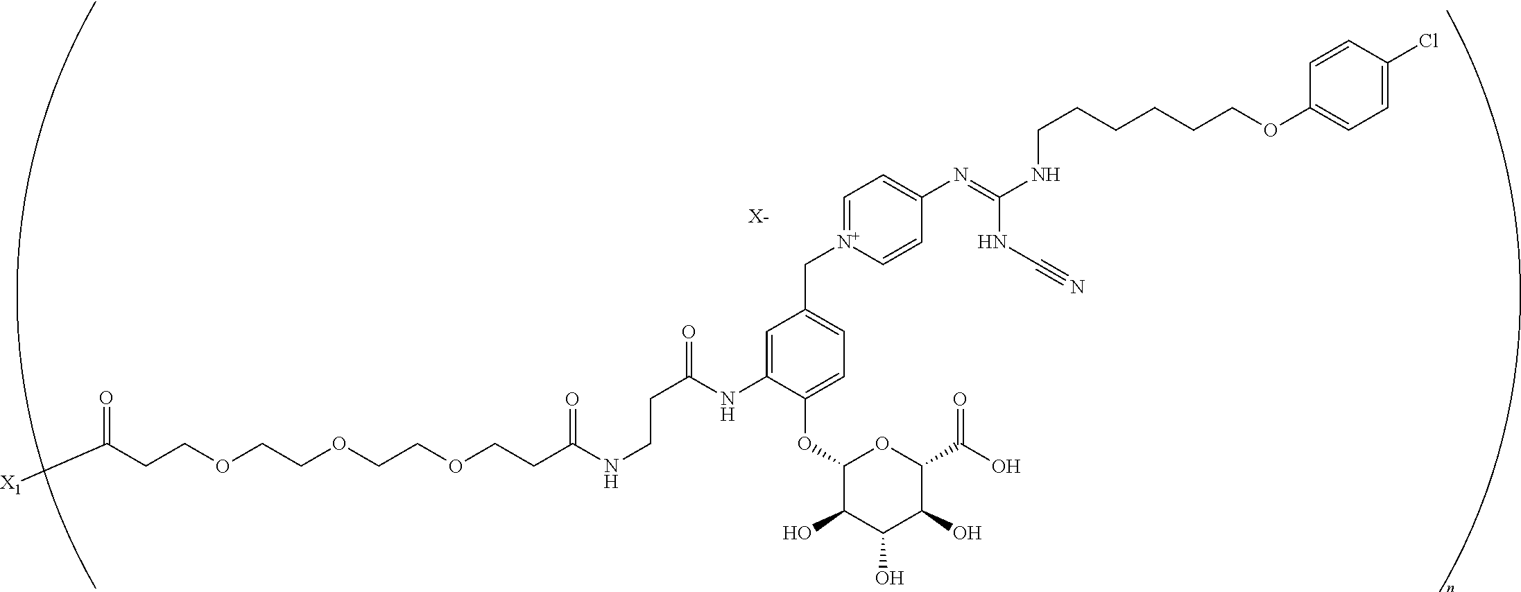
C(COCCOCCOCCC(NCCC(=O)NC1=CC(C[N+]2=CC=C(N=C(NCCCCCCOC3=CC=C(Cl)C=C3)NC#N)C=C2)=CC=C1OC1C(O)C(O)C(O)C(C(O)=O)O1)=O)C([X1])=O.[X-]
